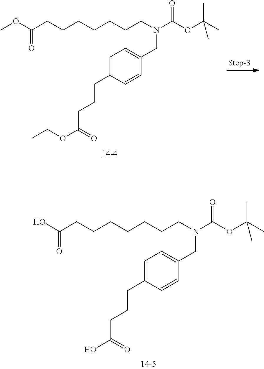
C1=C(CCCC(OCC)=O)C=CC(CN(CCCCCCCC(OC)=O)C(OC(C)(C)C)=O)=C1.C1=C(CCCC(O)=O)C=CC(CN(CCCCCCCC(O)=O)C(OC(C)(C)C)=O)=C1
